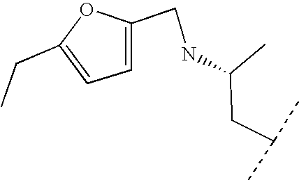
N(C(CC(C)C)C)CC1=CC=C(CC)O1
